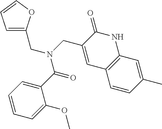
C1=C(CN(C(C2=CC=CC=C2OC)=O)CC2=CC3=C(NC2=O)C=C(C)C=C3)OC=C1
